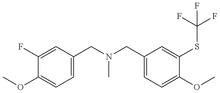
C1(F)=CC(CN(CC2=CC=C(OC)C(SC(F)(F)F)=C2)C)=CC=C1OC
